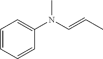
C1=CC=CC(N(C=CC)C)=C1
